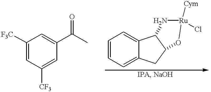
C1([F3C])=CC([CF3])=CC(C(C)=O)=C1.C1=CC=C2C(=C1)C1C(C2)O[Ru]([Cym])(Cl)N1
